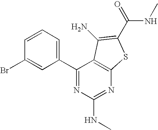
C1=CC=C(C2=NC(NC)=NC3=C2C(N)=C(C(=O)NC)S3)C=C1Br
